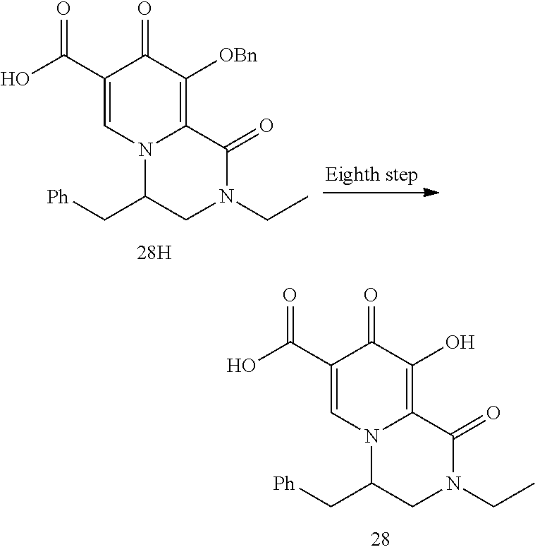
[Ph]CC1CN(CC)C(=O)C2=C(O)C(=O)C(C(O)=O)=CN12.[Ph]CC1CN(CC)C(=O)C2=C([OBn])C(=O)C(C(O)=O)=CN12
